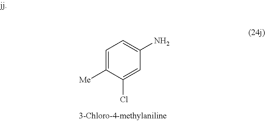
C1=C([Me])C(Cl)=CC(N)=C1
